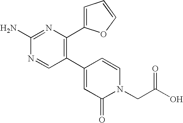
C1(C2=C(C3=CC=CO3)N=C(N)N=C2)=CC(=O)N(CC(O)=O)C=C1
